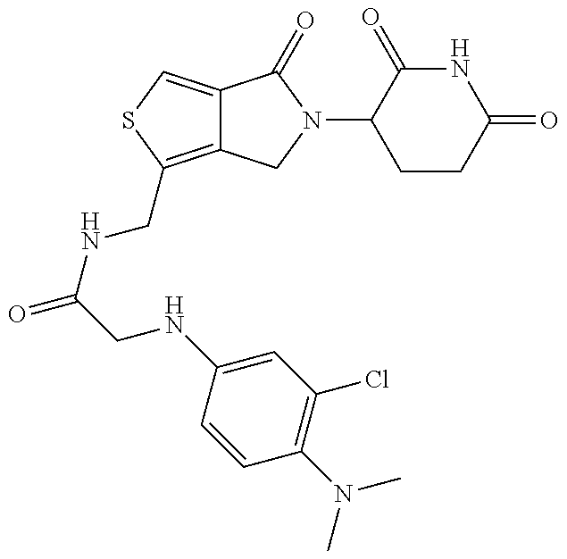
C12=C(CNC(CNC3=CC(Cl)=C(N(C)C)C=C3)=O)SC=C1C(=O)N(C1CCC(=O)NC1=O)C2
